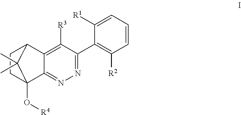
C1=C([R1])C(C2=NN=C3C(=C2[R3])C2CCC3(O[R4])C2(C)C)=C([R2])C=C1
